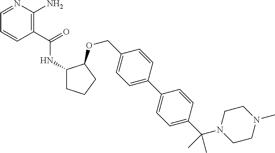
C1(C(=O)NC2CCCC2OCC2=CC=C(C3=CC=C(C(N4CCN(C)CC4)(C)C)C=C3)C=C2)=C(N)N=CC=C1
